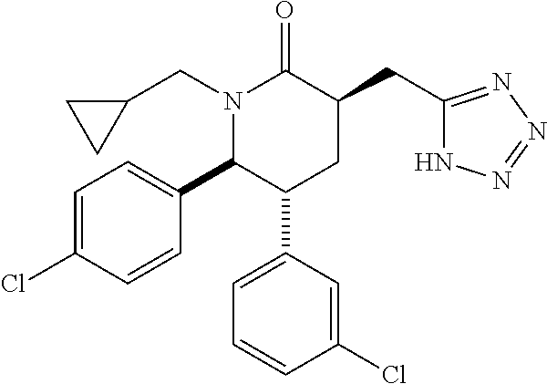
N1(CC2CC2)C(C2=CC=C(Cl)C=C2)C(C2=CC=CC(Cl)=C2)CC(CC2=NN=NN2)C1=O
